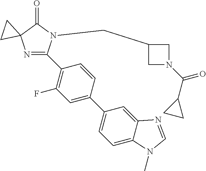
N1=C(C2=C(F)C=C(C3=CC=C4C(=C3)N=CN4C)C=C2)N(CC2CN(C(C3CC3)=O)C2)C(=O)C12CC2
